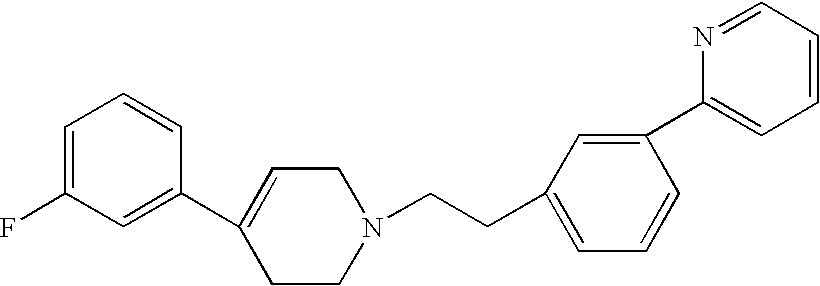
C1=C(F)C=C(C2=CCN(CCC3=CC=CC(C4=CC=CC=N4)=C3)CC2)C=C1
